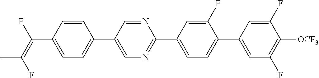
C(C1=CC=C(C2=CN=C(C3=CC=C(C4=CC(F)=C([OCF3])C(F)=C4)C(F)=C3)N=C2)C=C1)(=C(F)C)F
